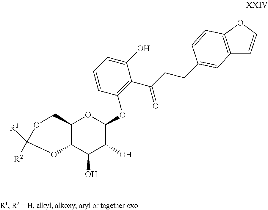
C12C(C(O)C(O)C(OC3=C(C(CCC4=CC5=C(OC=C5)C=C4)=O)C(O)=CC=C3)O1)OC([R2])([R1])OC2
